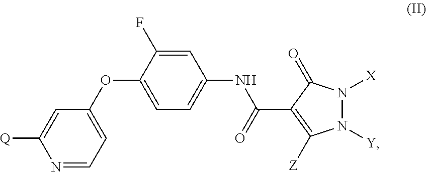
N1([Y])N([X])C(=O)C(C(NC2=CC=C(OC3=CC=NC([Q])=C3)C(F)=C2)=O)=C1[Z]
